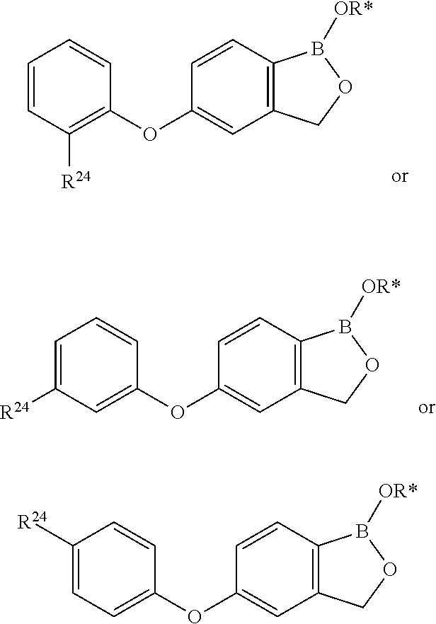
C1=CC([R24])=C(OC2=CC3=C(C=C2)B([OR*])OC3)C=C1.C1=C([R24])C=C(OC2=CC3=C(C=C2)B([OR*])OC3)C=C1.C1([R24])=CC=C(OC2=CC3=C(C=C2)B([OR*])OC3)C=C1
